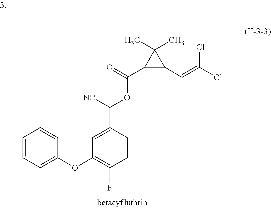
C1=CC=C(OC2=C(F)C=CC(C([NC])OC(C3C(C=C(Cl)Cl)C3(C)C)=O)=C2)C=C1
